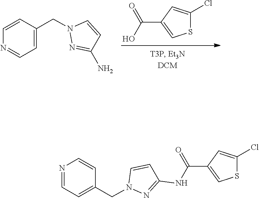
N1(CC2=CC=NC=C2)N=C(N)C=C1.C(O)(=O)C1=CSC(Cl)=C1.N1(CC2=CC=NC=C2)C=CC(NC(=O)C2=CSC(Cl)=C2)=N1
